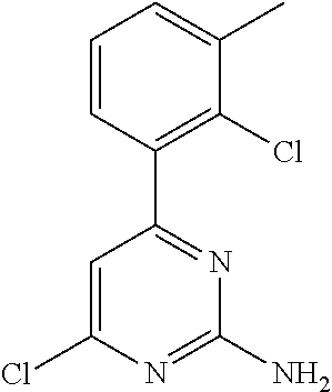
C1=C(Cl)N=C(N)N=C1C1=C(Cl)C(C)=CC=C1
